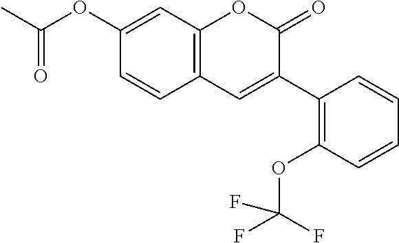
C1(OC(C)=O)=CC2=C(C=C1)C=C(C1=C(OC(F)(F)F)C=CC=C1)C(=O)O2
